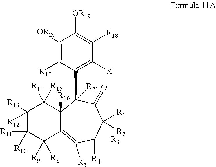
C1([R13])([R12])C([R11])([R10])C([R9])([R8])C2=C([R5])C([R4])([R3])C([R1])([R2])C(=O)C(C3=C([X])C([R18])=C([OR19])C([OR20])=C3[R17])([R21])C2([R16])C1([R14])[R15]
